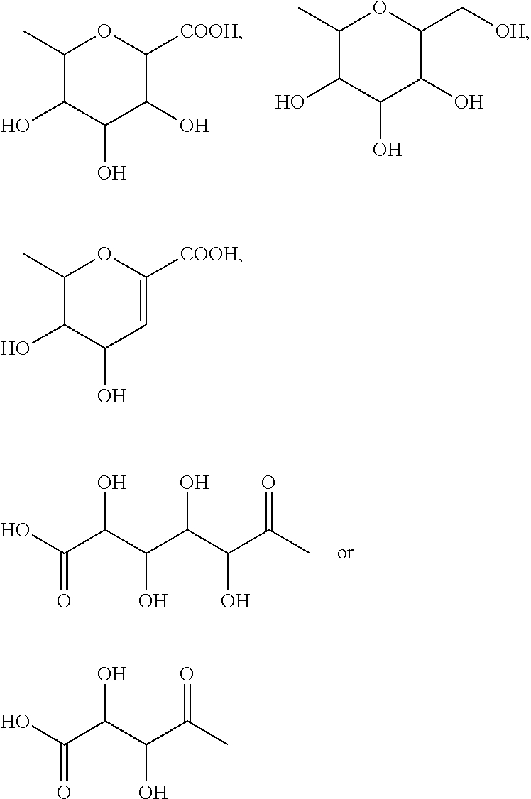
C1(O)C(O)C(O)C([COOH])OC1C.C1(O)C(O)C(O)C(C[OH])OC1C.OC(C(C(C(C(C(C)=O)O)O)O)O)=O.C1(O)C(O)C=C([COOH])OC1C.OC(C(C(C(C)=O)O)O)=O
